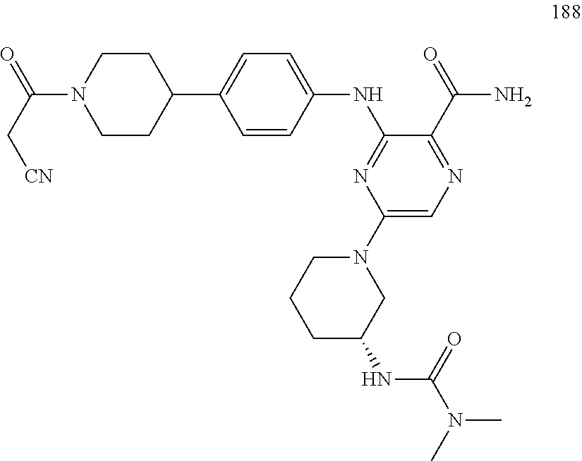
C1=CC(NC2=NC(N3CCCC(NC(N(C)C)=O)C3)=CN=C2C(N)=O)=CC=C1C1CCN(C(=O)C[CN])CC1
